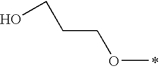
O(C)CCCO
